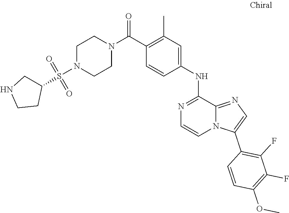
O(C)C1=C(F)C(F)=C(C2=CN=C3N2C=CN=C3NC2=CC(C)=C(C(N3CCN(S(C4CNCC4)(=O)=O)CC3)=O)C=C2)C=C1
